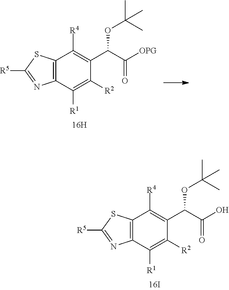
C1([R5])=NC2=C(S1)C([R4])=C(C(C([OPG])=O)OC(C)(C)C)C([R2])=C2[R1].C1([R5])=NC2=C(S1)C([R4])=C(C(C(O)=O)OC(C)(C)C)C([R2])=C2[R1]
